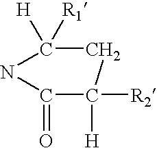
C1C([H])([R1])NC(=O)C1([H])[R2]
